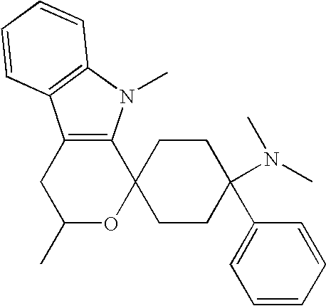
C12=C(N(C)C3=C1C=CC=C3)C1(OC(C)C2)CCC(C2=CC=CC=C2)(N(C)C)CC1
